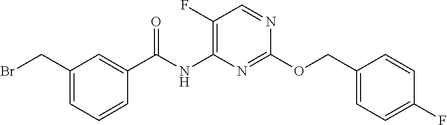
C1(COC2=NC(NC(=O)C3=CC(CBr)=CC=C3)=C(F)C=N2)=CC=C(F)C=C1
